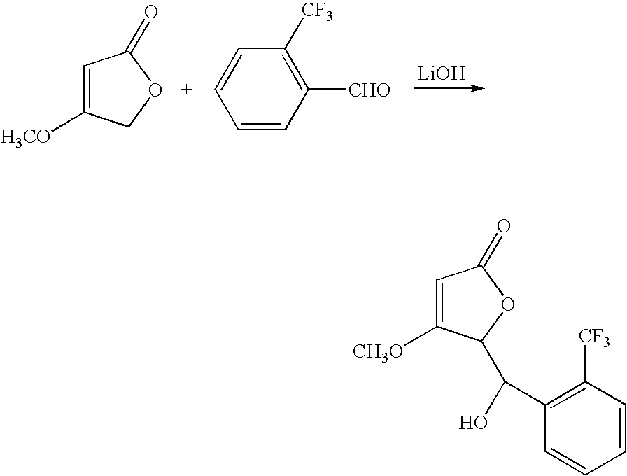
C1=C([H3CO])COC1=O.C1=CC([CHO])=C([CF3])C=C1.[LiOH].C1=C([CH3O])C(C(O)C2=C([CF3])C=CC=C2)OC1=O
